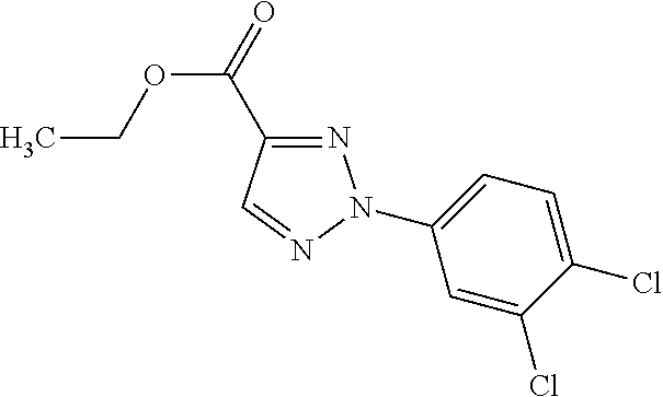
N1=C(C(=O)OCC)C=NN1C1=CC=C(Cl)C(Cl)=C1
